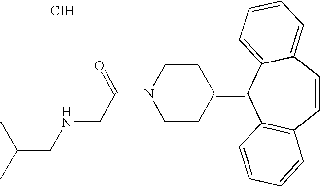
CC(CNCC(N1CCC(=C2C3=C(C=CC4=CC=CC=C24)C=CC=C3)CC1)=O)C.[CIH]
